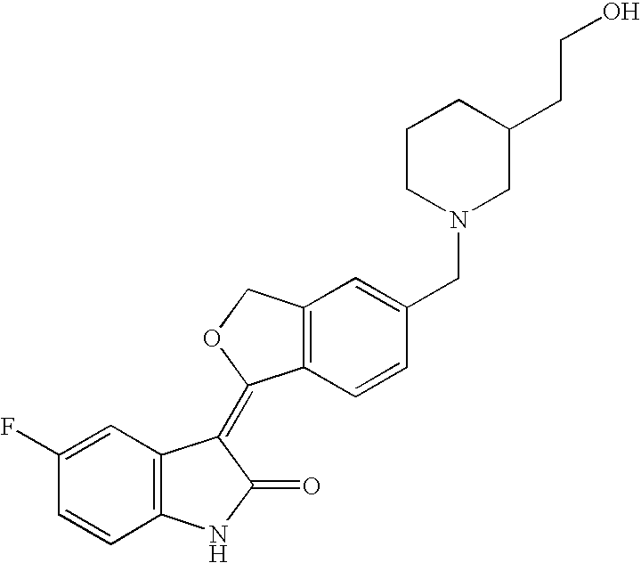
C1=C(F)C=CC2=C1C(=C1C3=C(C=C(CN4CC(CCO)CCC4)C=C3)CO1)C(=O)N2
